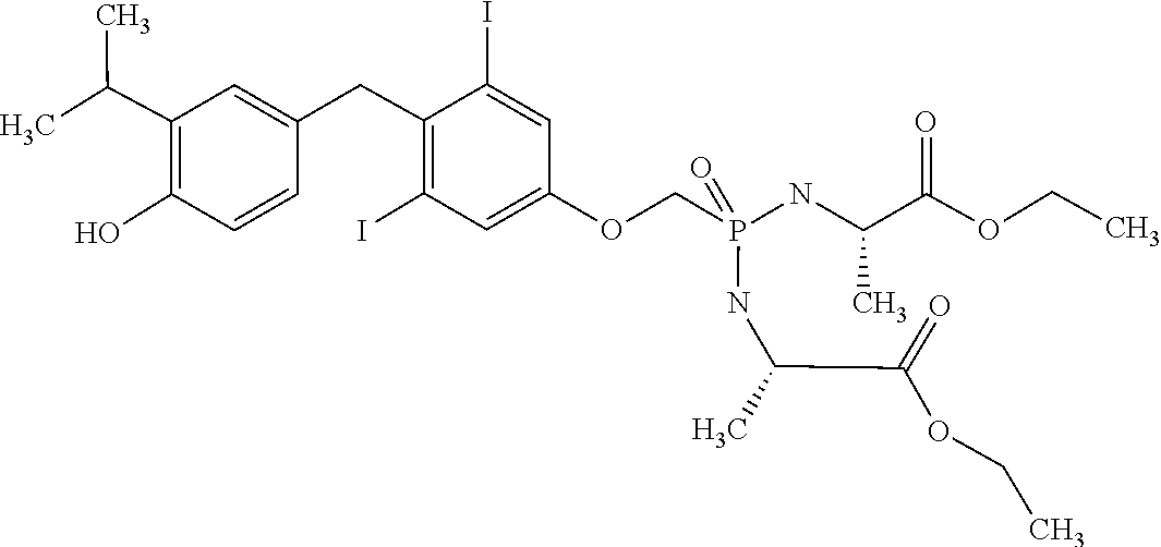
C(C(C)NP(COC1=CC(I)=C(CC2=CC(C(C)C)=C(O)C=C2)C(I)=C1)(=O)NC(C(OCC)=O)C)(OCC)=O
